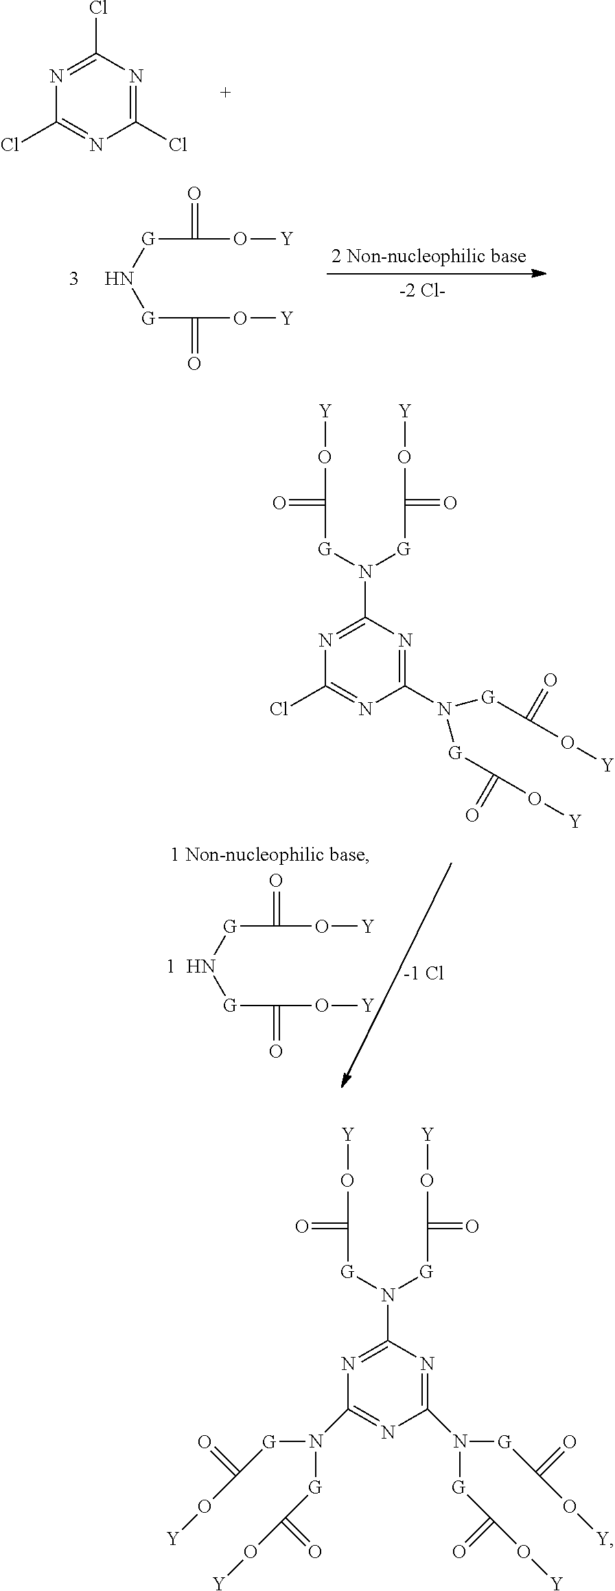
C1(Cl)=NC(Cl)=NC(Cl)=N1.N([G]C(=O)O[Y])[G]C(O[Y])=O.[1  HN]([G]C(=O)O[Y])[G]C(O[Y])=O.C1(N([G]C(O[Y])=O)[G]C(O[Y])=O)=NC(N([G]C(O[Y])=O)[G]C(O[Y])=O)=NC(Cl)=N1.C1(N([G]C(O[Y])=O)[G]C(O[Y])=O)=NC(N([G]C(O[Y])=O)[G]C(O[Y])=O)=NC(N([G]C(O[Y])=O)[G]C(O[Y])=O)=N1
